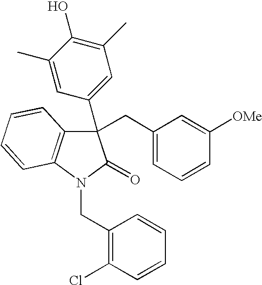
C1(C2=CC(C)=C(O)C(C)=C2)(CC2=CC=CC([OMe])=C2)C2=C(N(CC3=C(Cl)C=CC=C3)C1=O)C=CC=C2
